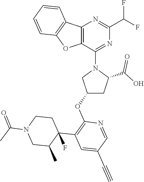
C1=CC2=C(C=C1)OC1=C2N=C(C(F)F)N=C1N1CC(OC2=C(C3(F)CCN(C(=O)C)CC3C)C=C(C#C)C=N2)CC1C(O)=O
